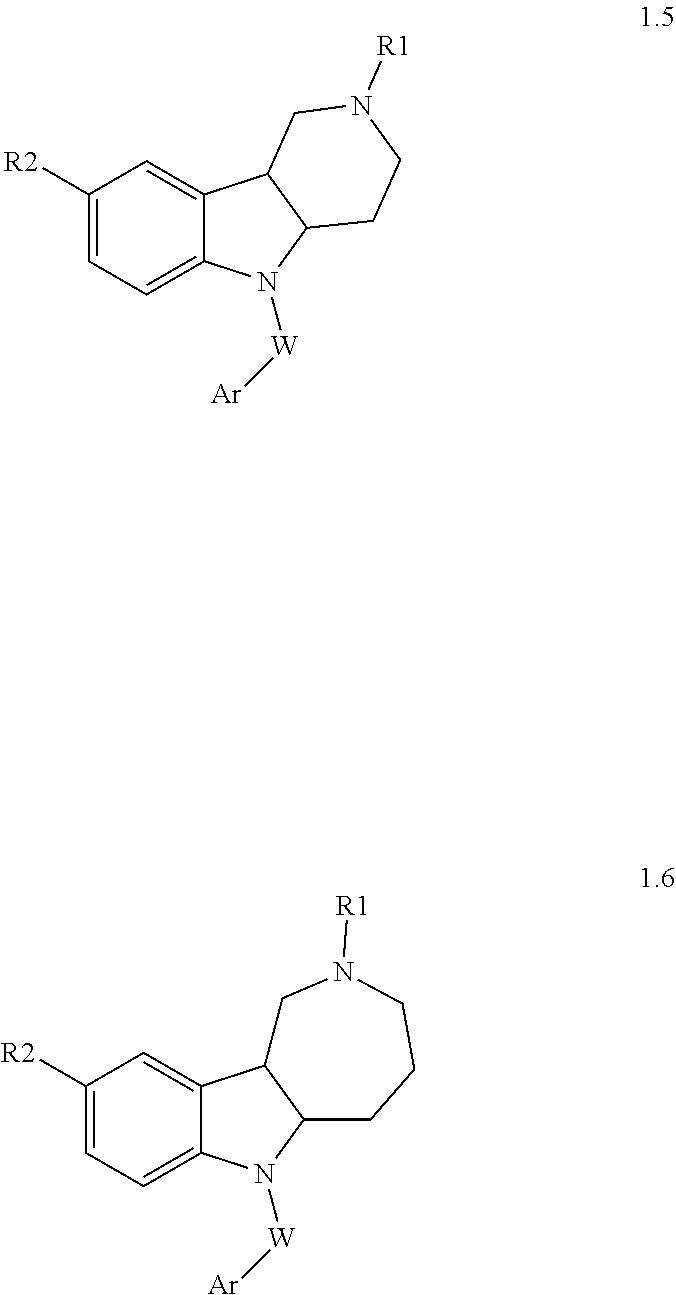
C1([R2])=CC=C2C(=C1)C1C(N2[W][Ar])CCN([R1])C1.C1([R2])=CC=C2C(=C1)C1C(N2[W][Ar])CCCN([R1])C1
